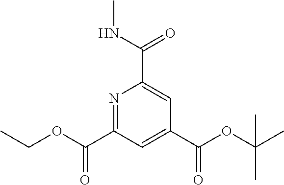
N1=C(C(OCC)=O)C=C(C(OC(C)(C)C)=O)C=C1C(NC)=O
